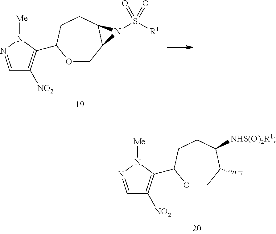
C1=NN([Me])C(C2OCC(F)C([NHS(O)2R1])CC2)=C1[NO2].C1=NN([Me])C(C2OCC3C(CC2)N3S([R1])(=O)=O)=C1[NO2]
